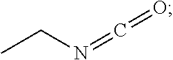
CCN=C=O
